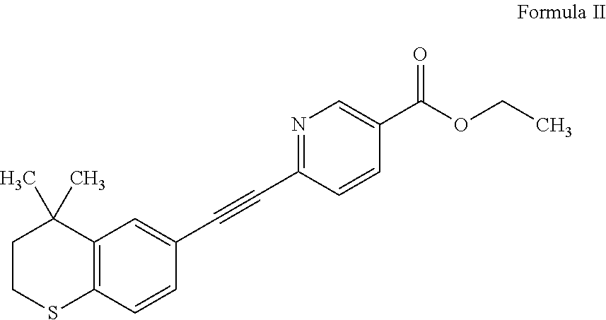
C12=C(C=CC(C#CC3=NC=C(C(OCC)=O)C=C3)=C1)SCCC2(C)C
